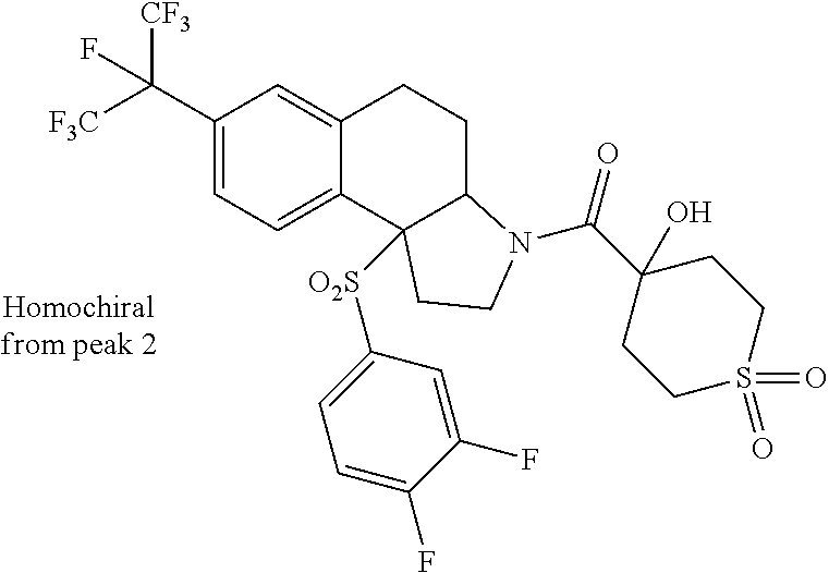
C1(C([F3C])([CF3])F)=CC=C2C(=C1)CCC1N(C(=O)C3(O)CCS(=O)(=O)CC3)CCC21[O2S]C1=CC=C(F)C(F)=C1
